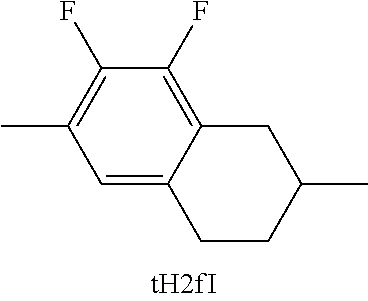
C12=CC(C)=C(F)C(F)=C1CC(C)CC2
